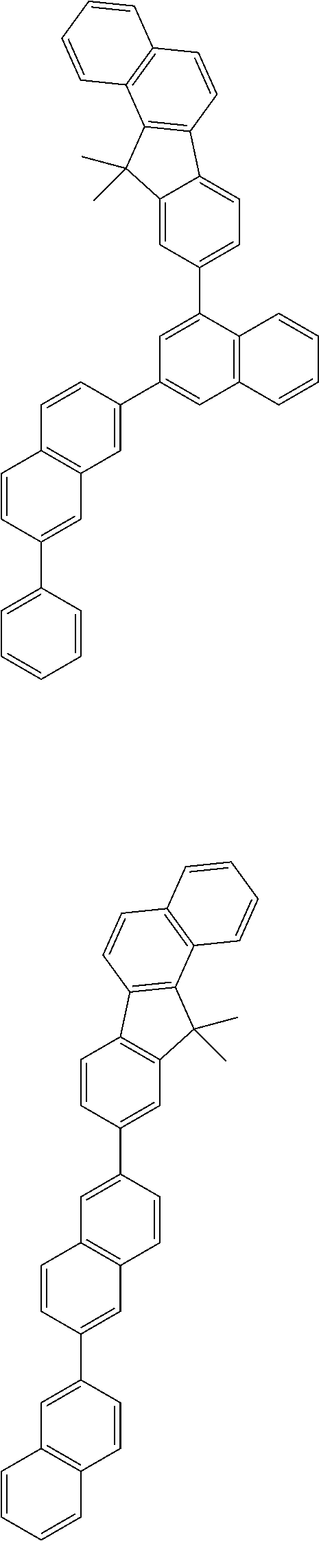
C12=CC(C3=CC(C4=CC5=C(C=C4)C=CC(C4=CC=CC=C4)=C5)=CC4=C3C=CC=C4)=CC=C1C1=C(C2(C)C)C2=C(C=C1)C=CC=C2.C12=C(C=CC(C3=CC4=C(C=C3)C=C(C3=CC5=C(C=C3)C=CC=C5)C=C4)=C1)C1=C(C2(C)C)C2=C(C=C1)C=CC=C2
